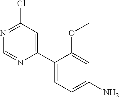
C1(C2=CC=C(N)C=C2OC)=CC(Cl)=NC=N1
